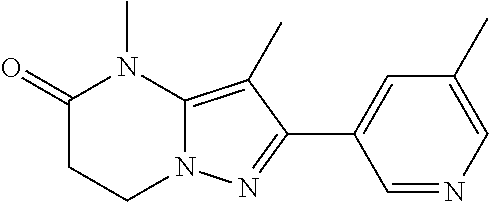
C1C(=O)N(C)C2=C(C)C(C3=CC(C)=CN=C3)=NN2C1
